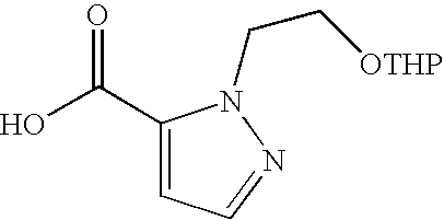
C1(C(O)=O)=CC=NN1CC[OTHP]
